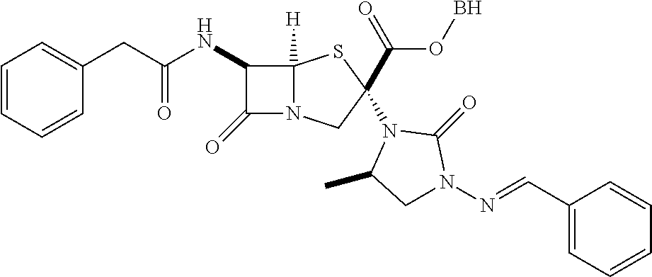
C1=CC=CC(CC(=O)NC2C(=O)N3C2([H])SC(C(OB)=O)(N2C(C)CN(N=CC4=CC=CC=C4)C2=O)C3)=C1
